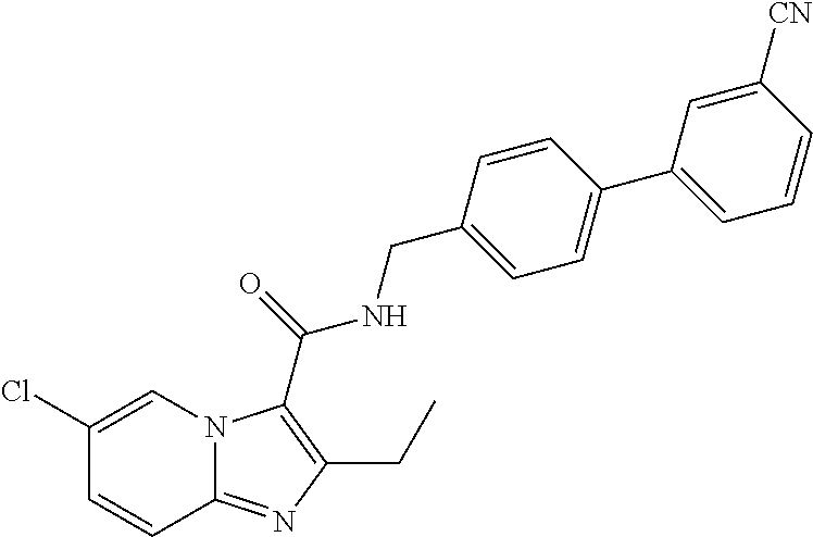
C1(Cl)=CN2C(=NC(CC)=C2C(=O)NCC2=CC=C(C3=CC=CC([CN])=C3)C=C2)C=C1
